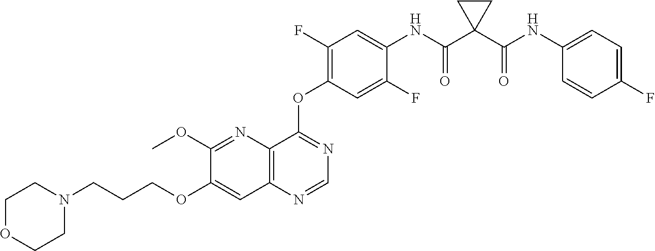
C1(OC)=NC2=C(C=C1OCCCN1CCOCC1)N=CN=C2OC1=C(F)C=C(NC(C2(C(NC3=CC=C(F)C=C3)=O)CC2)=O)C(F)=C1
